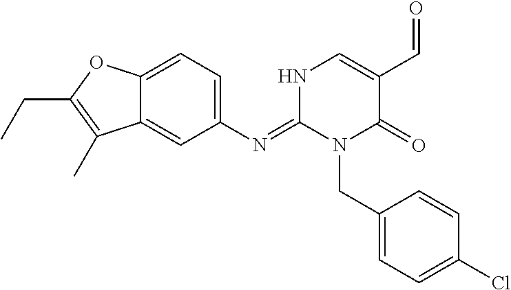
C1(N=C2N(CC3=CC=C(Cl)C=C3)C(=O)C(C=O)=CN2)=CC=C2C(=C1)C(C)=C(CC)O2
